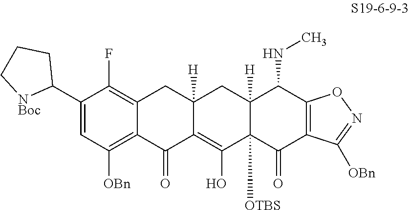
C1(C2CCC[NBoc]2)=CC([OBn])=C2C(=C1F)CC1([H])C(=C(O)C3([OTBS])C([H])(C1)C(NC)C1=C(C3=O)C([OBn])=NO1)C2=O
